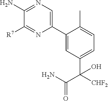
C1(N)=NC=C(C2=CC(C([CHF2])(C(N)=O)O)=CC=C2C)N=C1[R7]
